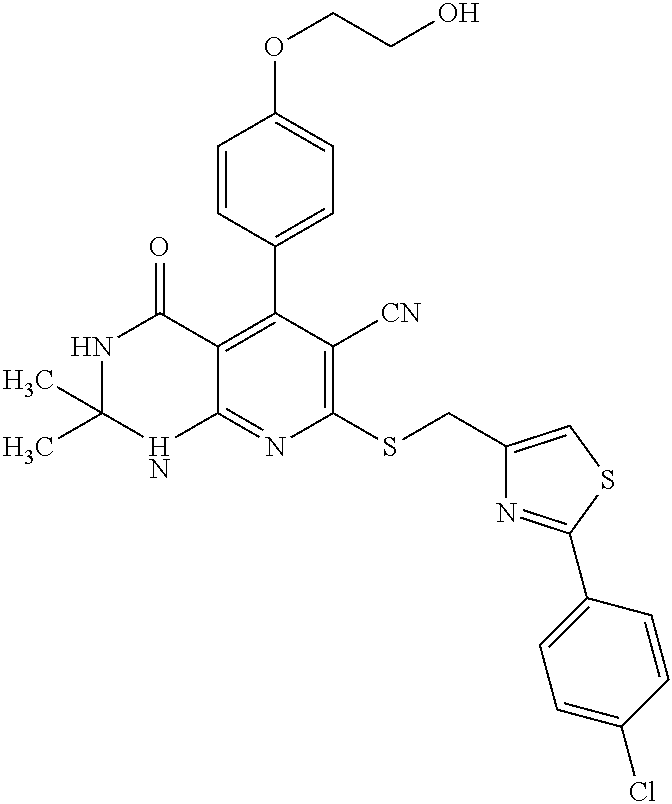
N1C(C)(C)NC2=NC(SCC3=CSC(C4=CC=C(Cl)C=C4)=N3)=C([CN])C(C3=CC=C(OCCO)C=C3)=C2C1=O
